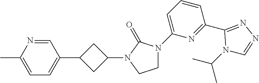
C1=NC(C)=CC=C1C1CC(N2C(=O)N(C3=CC=CC(C4=NN=CN4C(C)C)=N3)CC2)C1
